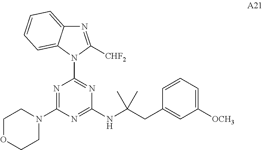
N1=C([CHF2])N(C2=NC(NC(CC3=CC([OCH3])=CC=C3)(C)C)=NC(N3CCOCC3)=N2)C2=CC=CC=C12
